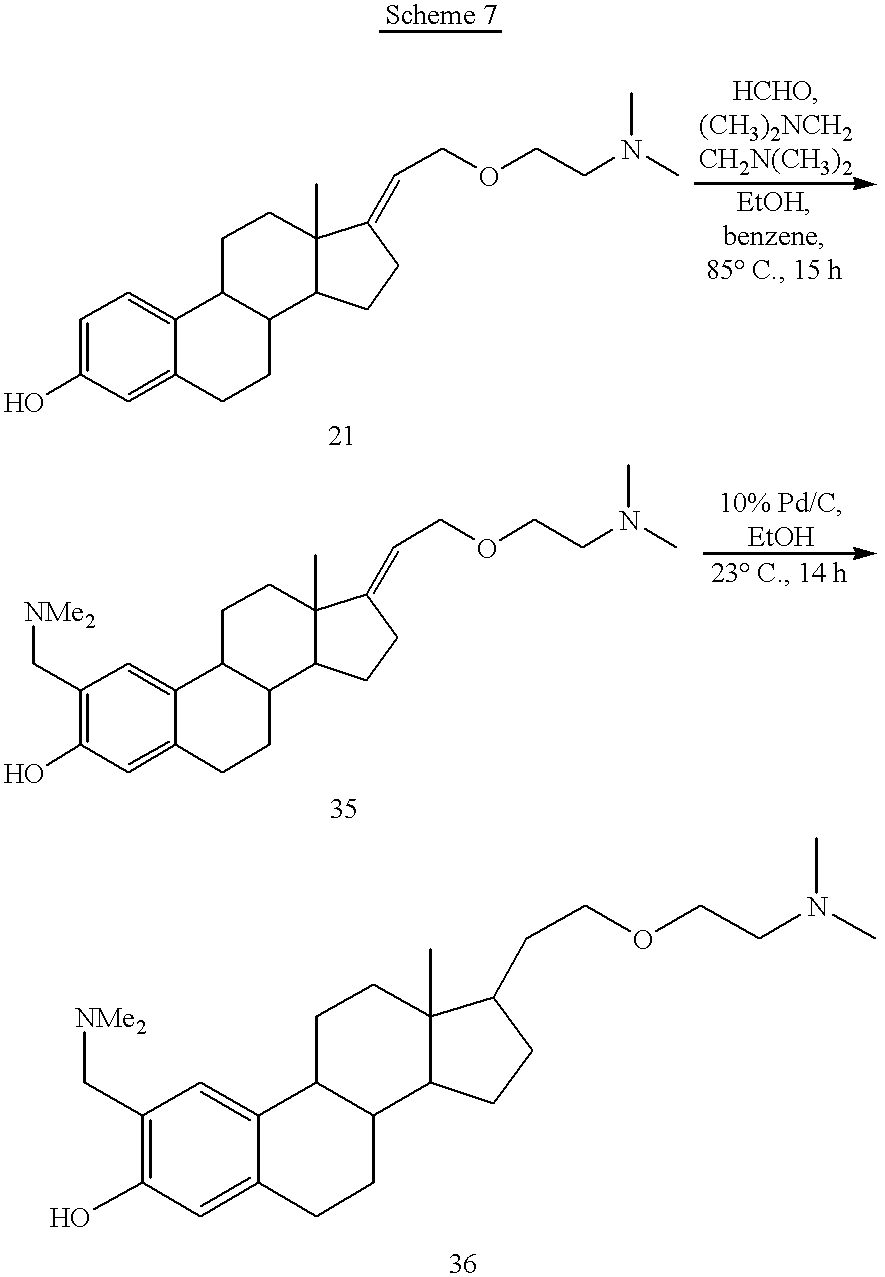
OC1=CC=C2C(=C1)CCC1C2CCC2(C)C1CCC2=CCOCCN(C)C.OC1=C(C[NMe2])C=C2C(=C1)CCC1C2CCC2(C)C1CCC2=CCOCCN(C)C.OC1=C(C[NMe2])C=C2C(=C1)CCC1C2CCC2(C)C1CCC2CCOCCN(C)C
